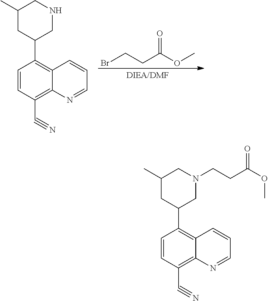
C1(C)CC(C2=C3C(=C(C#N)C=C2)N=CC=C3)CNC1.BrCCC(OC)=O.C1(C)CC(C2=C3C(=C(C#N)C=C2)N=CC=C3)CN(CCC(OC)=O)C1
